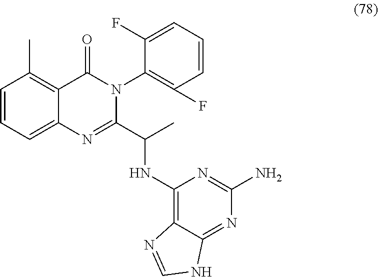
C1=CC=C2C(=C1C)C(=O)N(C1=C(F)C=CC=C1F)C(C(NC1=C3C(=NC(N)=N1)NC=N3)C)=N2
